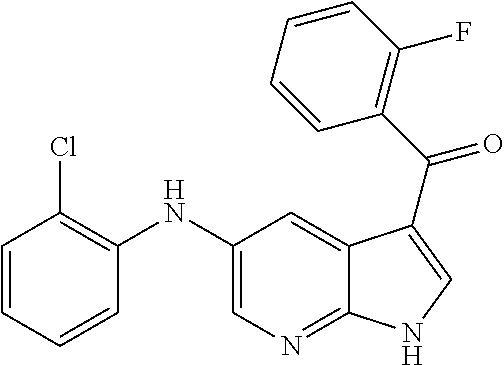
N(C1=C(Cl)C=CC=C1)C1=CN=C2C(=C1)C(C(C1=C(F)C=CC=C1)=O)=CN2
